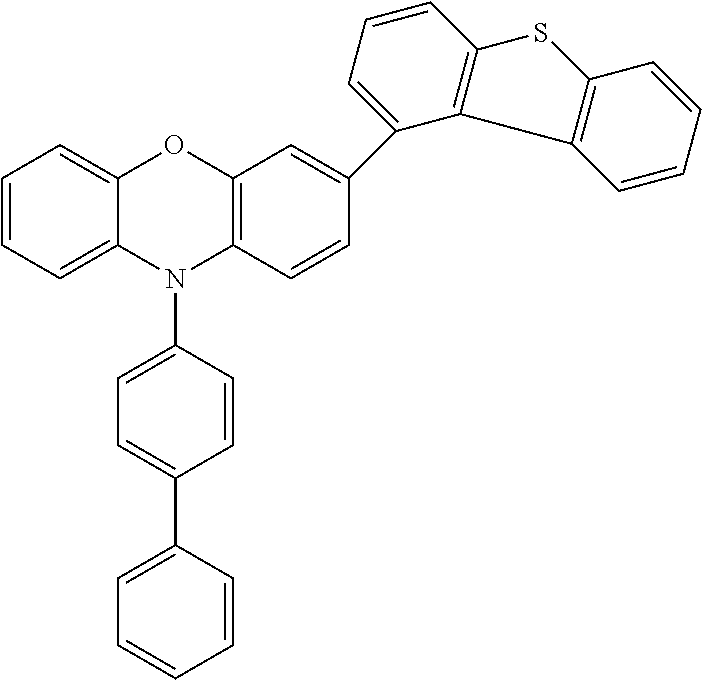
C1=CC=C2C(=C1)OC1=C(N2C2=CC=C(C3=CC=CC=C3)C=C2)C=CC(C2=CC=CC3=C2C2=C(S3)C=CC=C2)=C1
